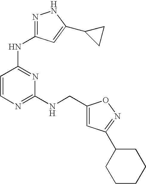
C1=CN=C(NCC2=CC(C3CCCCC3)=NO2)N=C1NC1=NNC(C2CC2)=C1
